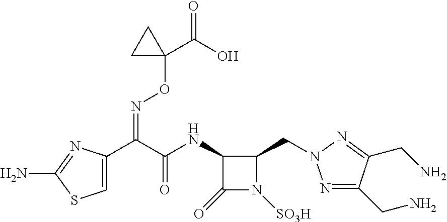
C1(NC(C(C2=CSC(N)=N2)=NOC2(C(=O)O)CC2)=O)C(=O)N([SO3H])C1CN1N=C(CN)C(CN)=N1
